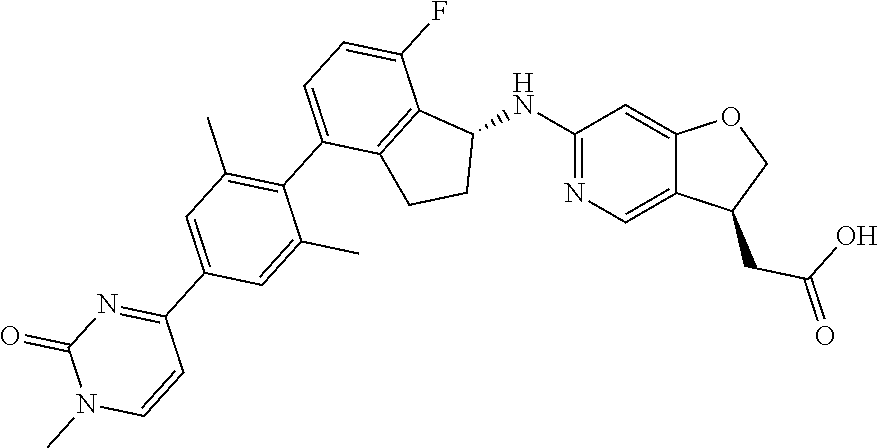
C1(NC2C3=C(CC2)C(C2=C(C)C=C(C4=NC(=O)N(C)C=C4)C=C2C)=CC=C3F)=NC=C2C(=C1)OCC2CC(O)=O
